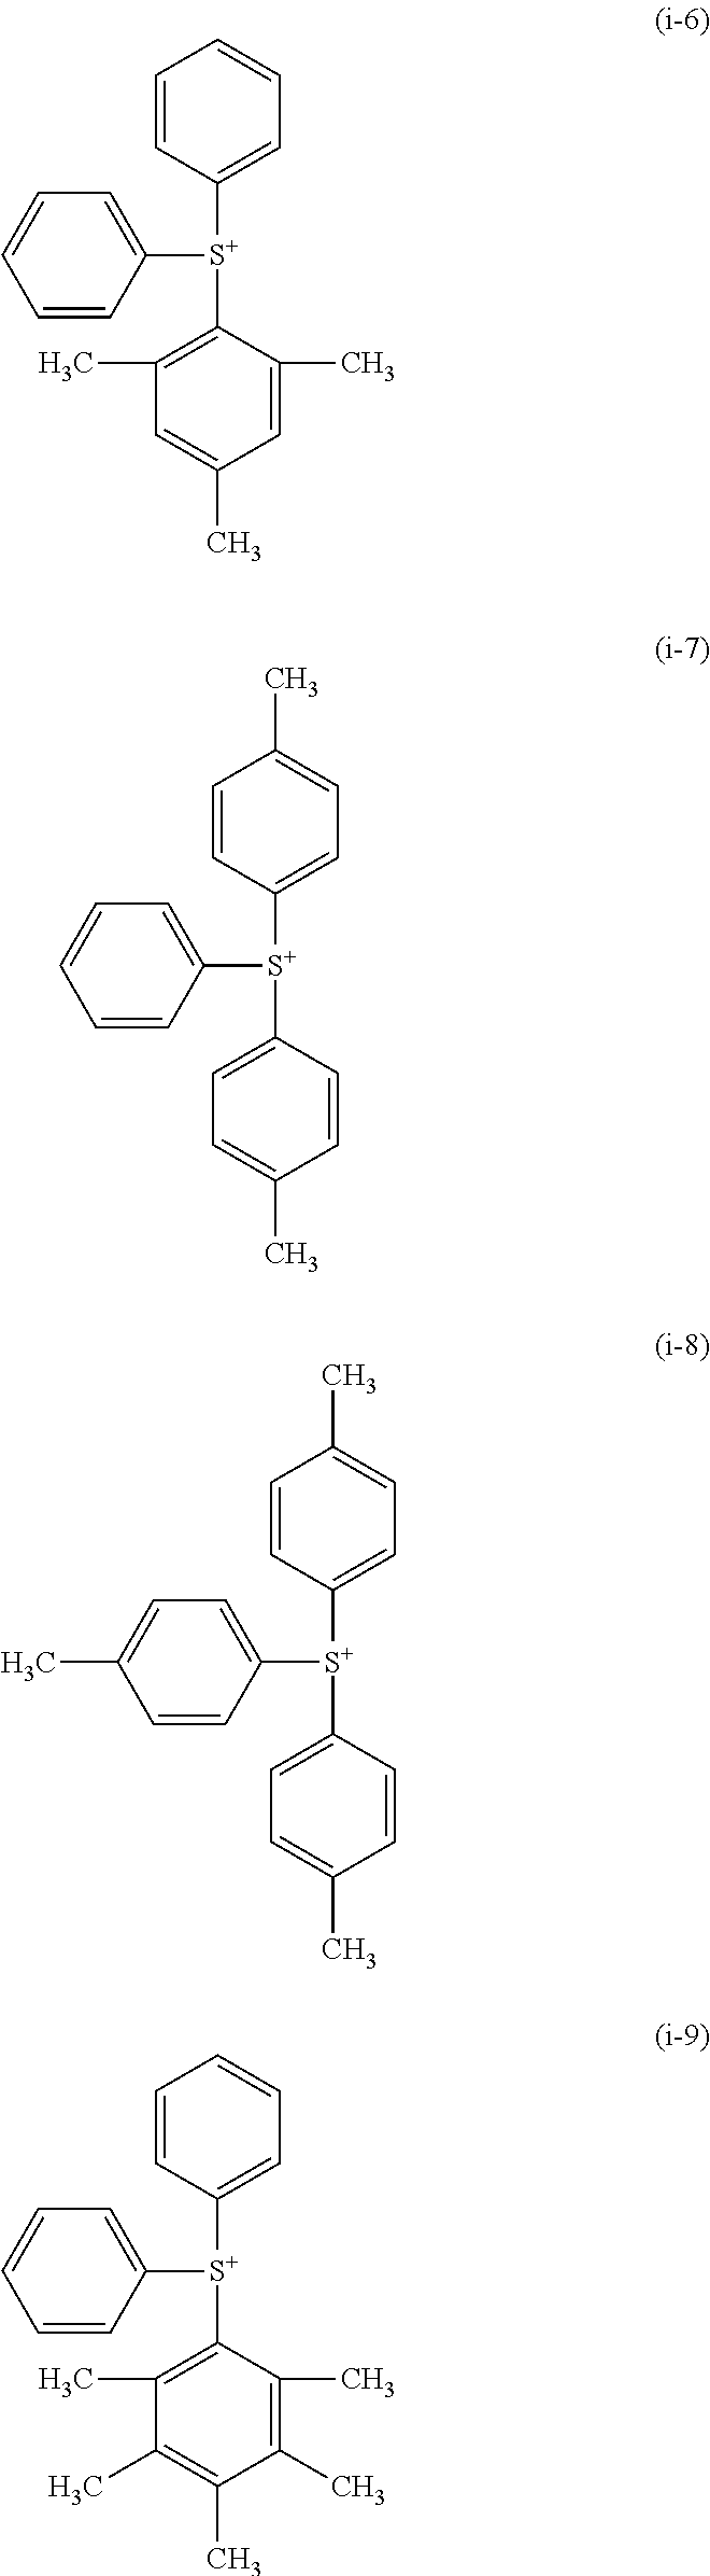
C1=CC([S+](C2=CC=CC=C2)C2=C(C)C=C(C)C=C2C)=CC=C1.C1=CC([S+](C2=CC=CC=C2)C2=CC=C(C)C=C2)=CC=C1C.C1=CC([S+](C2=CC=C(C)C=C2)C2=CC=C(C)C=C2)=CC=C1C.C1=CC([S+](C2=CC=CC=C2)C2=C(C)C(C)=C(C)C(C)=C2C)=CC=C1
